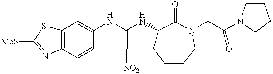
C12=C(C=CC(NC(NC3CCCCN(CC(N4CCCC4)=O)C3=O)=C[NO2])=C1)N=C([MeS])S2
